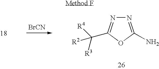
[BrCN].N1=C(N)OC(C([R3])([R2])[R4])=N1
